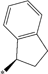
C12=C(C=CC=C1)CCC2*
